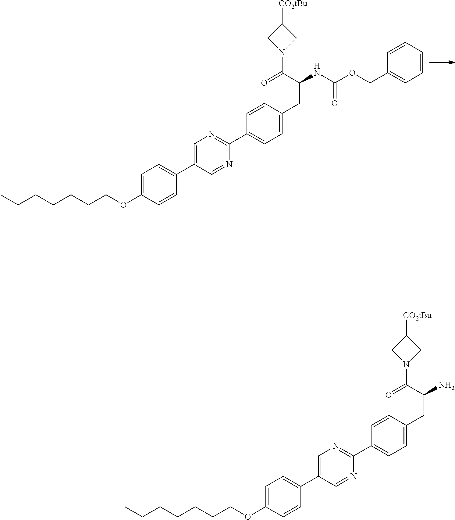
C1=C(C2=CC=C(OCCCCCCC)C=C2)C=NC(C2=CC=C(CC(C(N3CC([CO2tBu])C3)=O)NC(OCC3=CC=CC=C3)=O)C=C2)=N1.C1=C(C2=CC=C(OCCCCCCC)C=C2)C=NC(C2=CC=C(CC(C(N3CC([CO2tBu])C3)=O)N)C=C2)=N1
